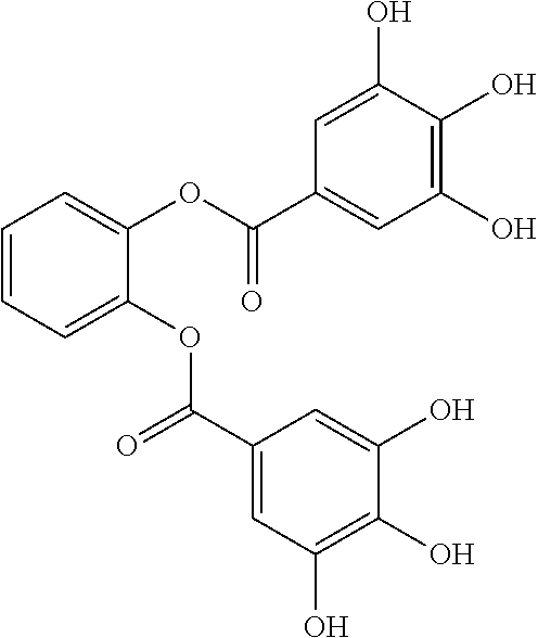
C1=CC=C(OC(C2=CC(O)=C(O)C(O)=C2)=O)C(OC(C2=CC(O)=C(O)C(O)=C2)=O)=C1
